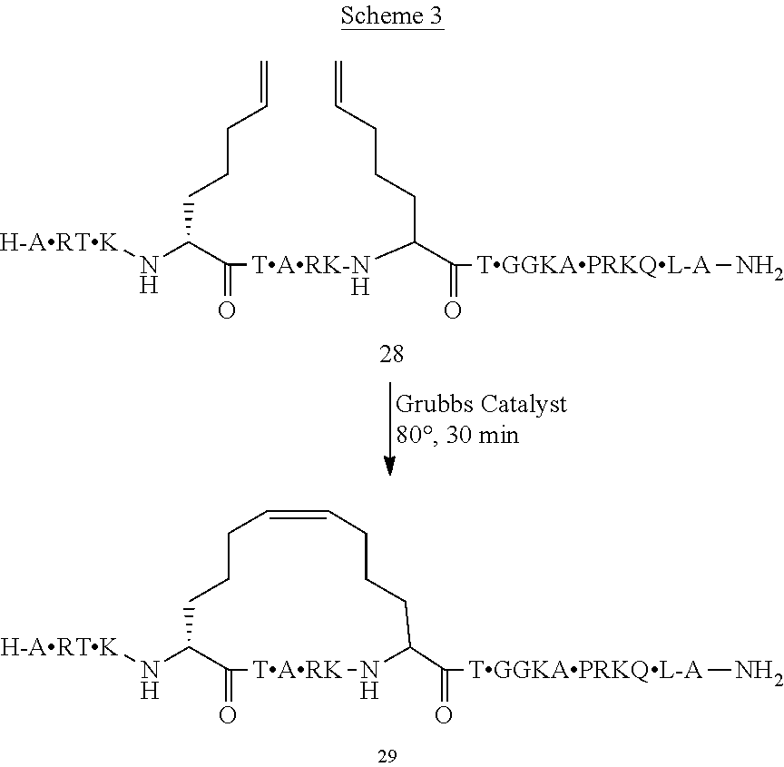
C1(N[H-ARTK])CCCC=CCCCC(C([TGGKAPRKQL-A]N)=O)N[TARK]C1=O.C(N[H-ARTK])(CCCC=C)C(=O)[TARK-N]C(CCCC=C)C([TGGKAPRKQL-A]N)=O.[H]
